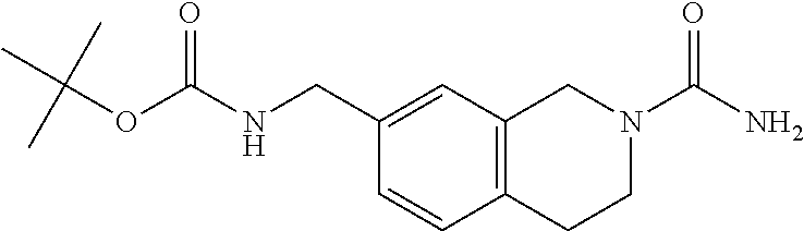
C1=CC(CNC(OC(C)(C)C)=O)=CC2=C1CCN(C(N)=O)C2
